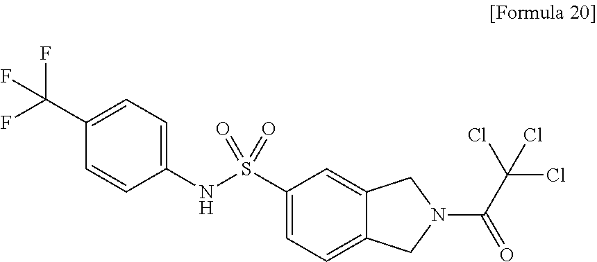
C1=CC(NS(C2=CC=C3C(=C2)CN(C(C(Cl)(Cl)Cl)=O)C3)(=O)=O)=CC=C1C(F)(F)F
